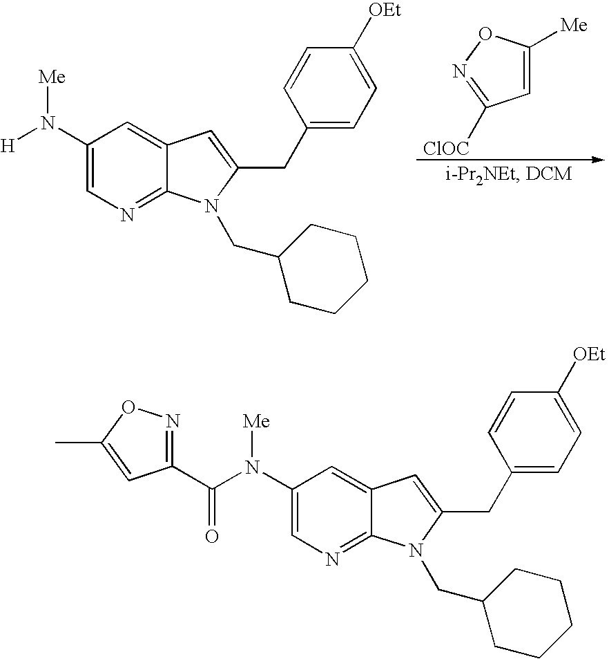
[H]N(C1=CN=C2C(=C1)C=C(CC1=CC=C([OEt])C=C1)N2CC1CCCCC1)[Me].C1=C([Me])ON=C1[ClOC].C(N(C1=CN=C2C(=C1)C=C(CC1=CC=C([OEt])C=C1)N2CC1CCCCC1)[Me])(C1=NOC(C)=C1)=O
